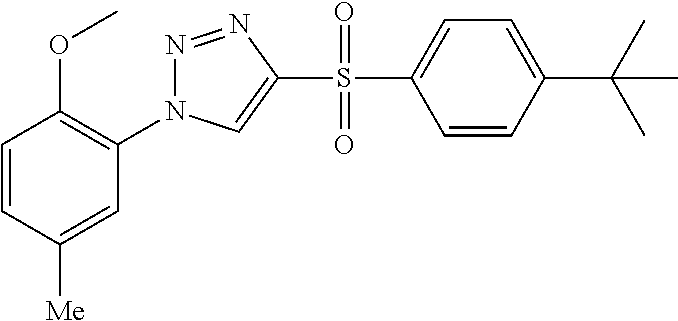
N1=NC(S(C2=CC=C(C(C)(C)C)C=C2)(=O)=O)=CN1C1=C(OC)C=CC([Me])=C1
